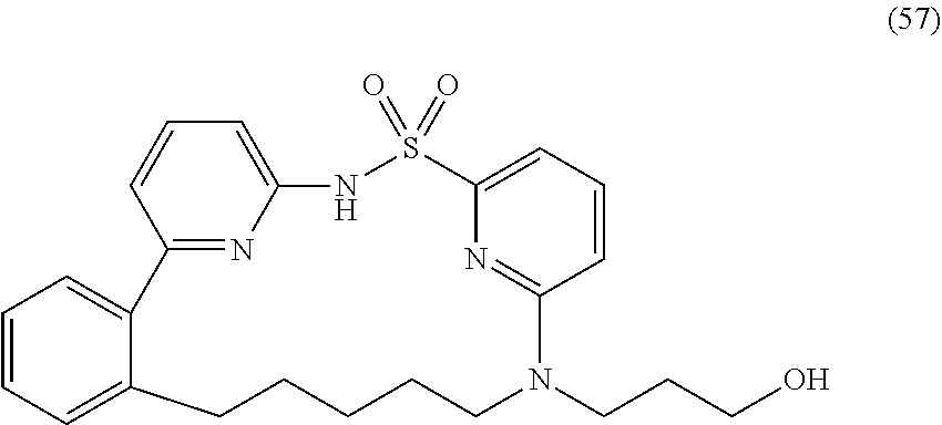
C12=CC=CC=C1CCCCCN(CCCO)C1=NC(=CC=C1)S(=O)(=O)NC1=CC=CC2=N1
